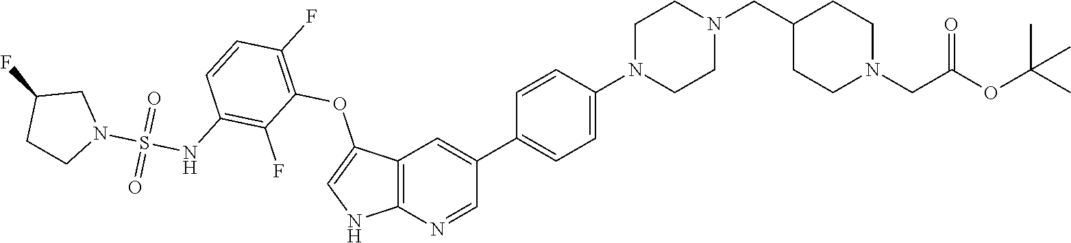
C12=C(N=CC(C3=CC=C(N4CCN(CC5CCN(CC(OC(C)(C)C)=O)CC5)CC4)C=C3)=C1)NC=C2OC1=C(F)C=CC(NS(N2CC(F)CC2)(=O)=O)=C1F
